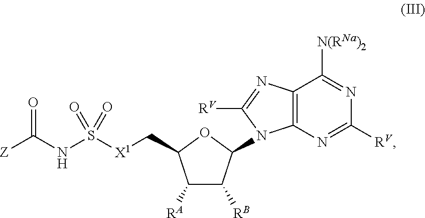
C1([RA])C([RB])C(N2C3=C(N=C2[RV])C([N(RNa)2])=NC([RV])=N3)OC1C[X1]S(NC([Z])=O)(=O)=O
